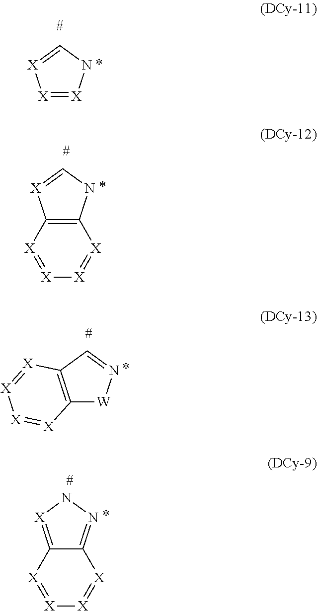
C12=C(NC=[X]1)[X]=[X][X]=[X]2.C12=C(C=N[W]1)[X]=[X][X]=[X]2.C12=[X]NN=C1[X]=[X][X]=[X]2.[X]1=[X]NC=[X]1
